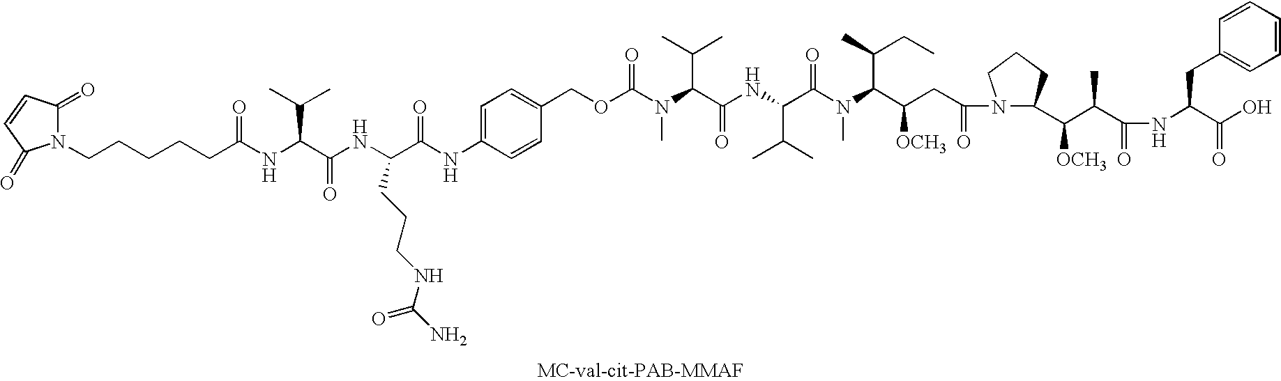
N1(CCCCCC(=O)NC(C(C)C)C(=O)NC(CCCNC(=O)N)C(=O)NC2=CC=C(COC(=O)N(C)C(C(C)C)C(=O)NC(C(C)C)C(N(C)C(C(CC)C)C([OCH3])CC(N3C(C([OCH3])C(C)C(NC(CC4=CC=CC=C4)C(O)=O)=O)CCC3)=O)=O)C=C2)C(=O)C=CC1=O
